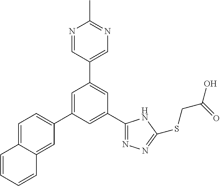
C1(C2=NN=C(SCC(O)=O)N2)=CC(C2=CC=C3C(=C2)C=CC=C3)=CC(C2=CN=C(C)N=C2)=C1
